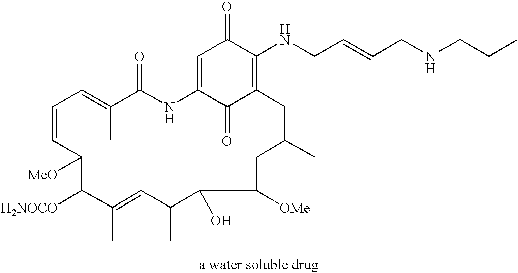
C1=CC([MeO])C([H2NOCO])C(C)=CC(C)C(O)C([OMe])CC(C)CC2=C(NCC=CCNCCC)C(=O)C=C(NC(=O)C(C)=C1)C2=O
